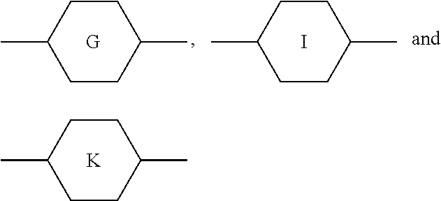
C1CC(C)CCC1C.[K].C1CC(C)CCC1C.[G].C1CC(C)CCC1C.I
